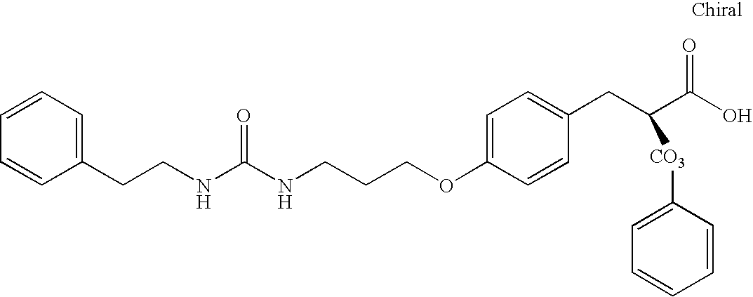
C(CNC(NCCCOC1=CC=C(CC(C(O)=O)[CO3]C2=CC=CC=C2)C=C1)=O)C1=CC=CC=C1
